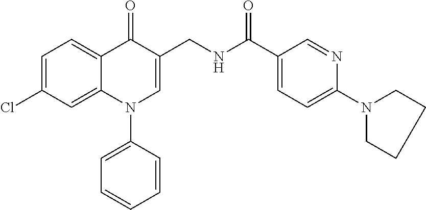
C1=C(Cl)C=C2C(=C1)C(=O)C(CNC(C1=CC=C(N3CCCC3)N=C1)=O)=CN2C1=CC=CC=C1
